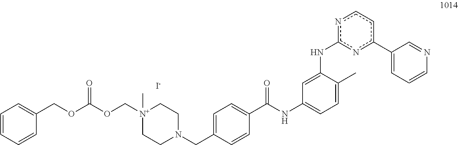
[N+]1(C)(COC(OCC2=CC=CC=C2)=O)CCN(CC2=CC=C(C(NC3=CC=C(C)C(Nc4nc(C5=CC=CN=C5)ccn4)=C3)=O)C=C2)CC1.[I-]
